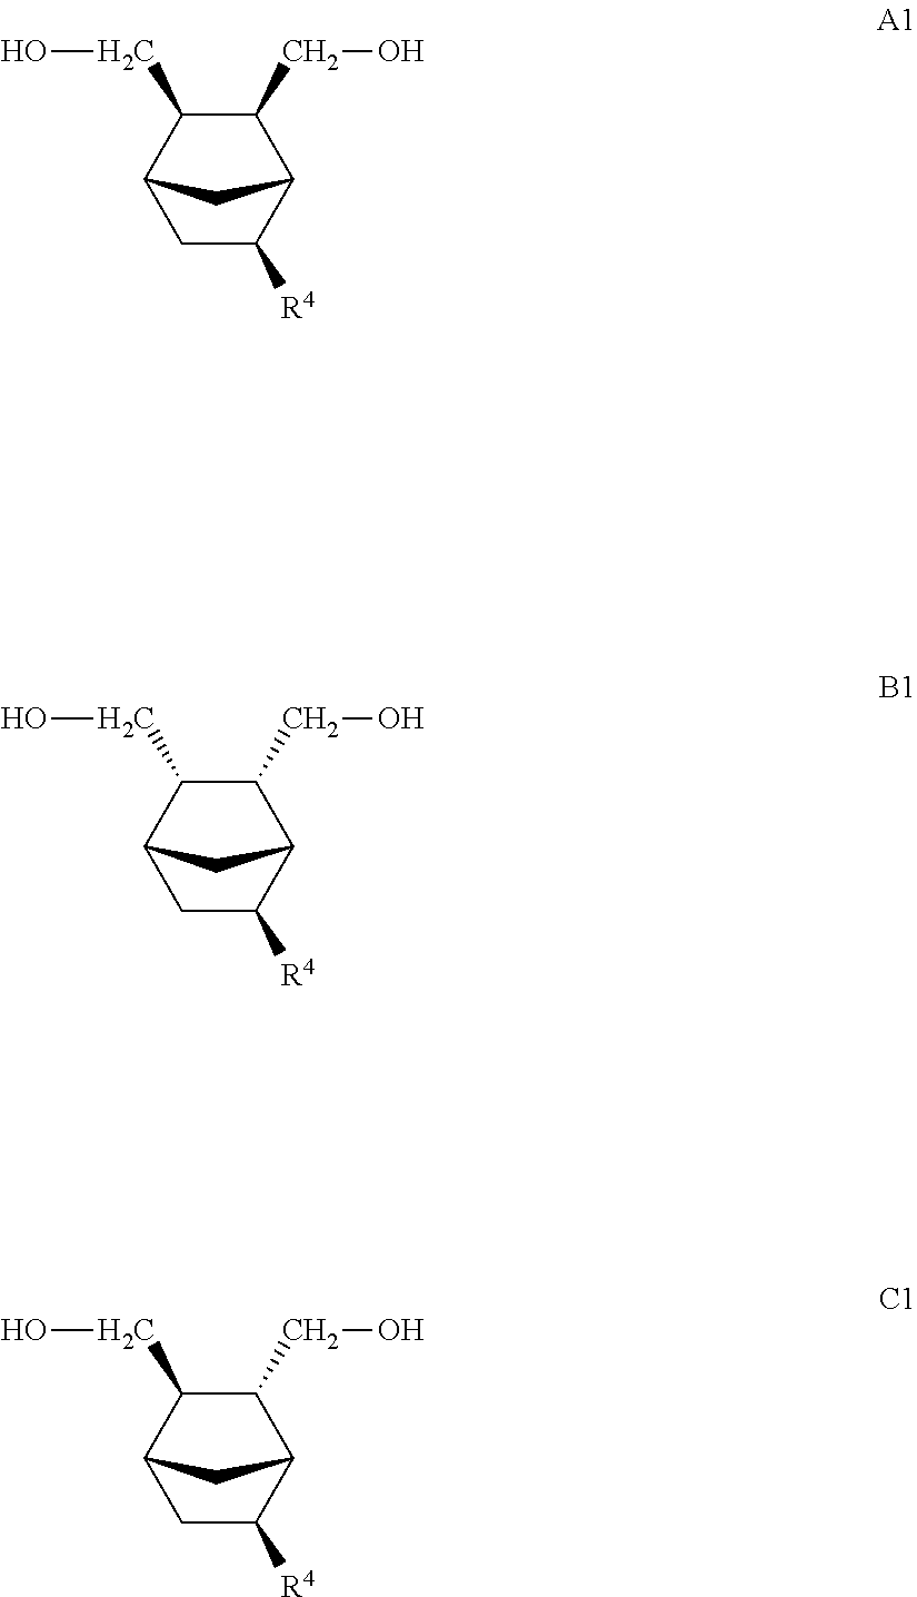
C12C(CO)C(CO)C(C1)CC2[R4].C12C(CO)C(CO)C(C1)CC2[R4].C12C(CO)C(CO)C(C1)CC2[R4]
